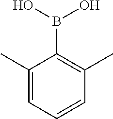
C1(C)=CC=CC(C)=C1B(O)O
